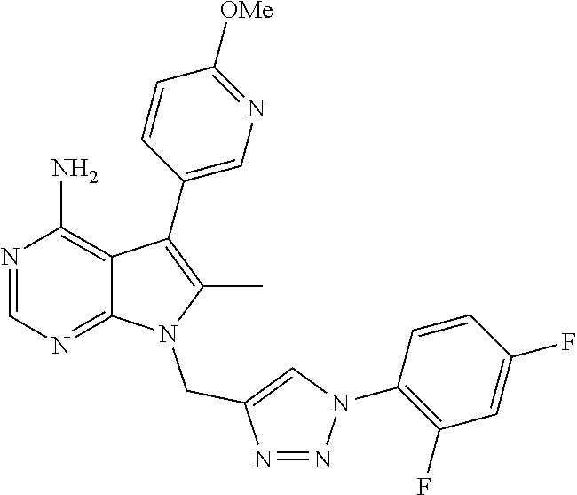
N1=CN=C2C(=C1N)C(C1=CN=C([OMe])C=C1)=C(C)N2CC1=CN(C2=C(F)C=C(F)C=C2)N=N1
